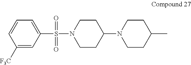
C1=CC([F3C])=CC(S(=O)(=O)N2CCC(N3CCC(C)CC3)CC2)=C1
